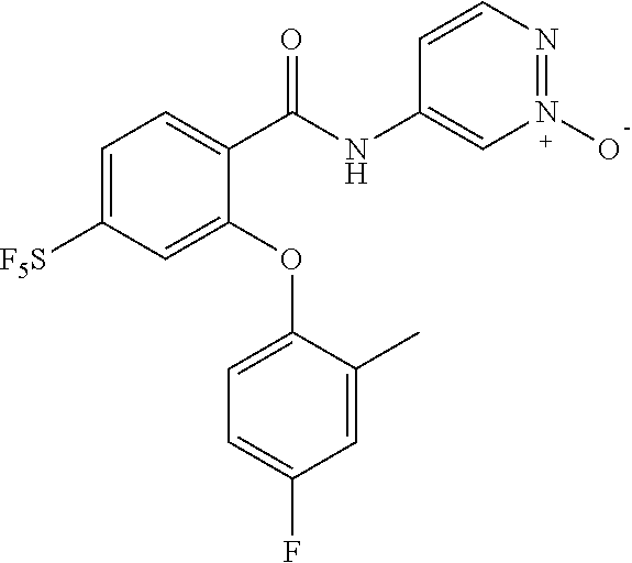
C1(C(NC2=CN(O)=NC=C2)=O)=CC=C([F5S])C=C1OC1=CC=C(F)C=C1C
